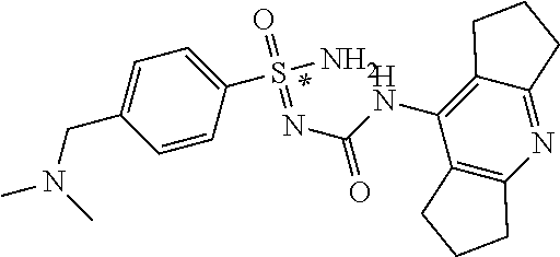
S(=O)(N)(=NC(NC1=C2CCCC2=NC2=C1CCC2)=O)C1=CC=C(CN(C)C)C=C1
